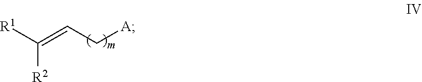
[R1]C([R2])=CC[A]
